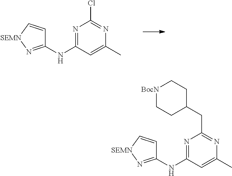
C1(NC2=NC(Cl)=NC(C)=C2)=N[SEMN]C=C1.C1(NC2=NC(CC3CC[BocN]CC3)=NC(C)=C2)=N[SEMN]C=C1
